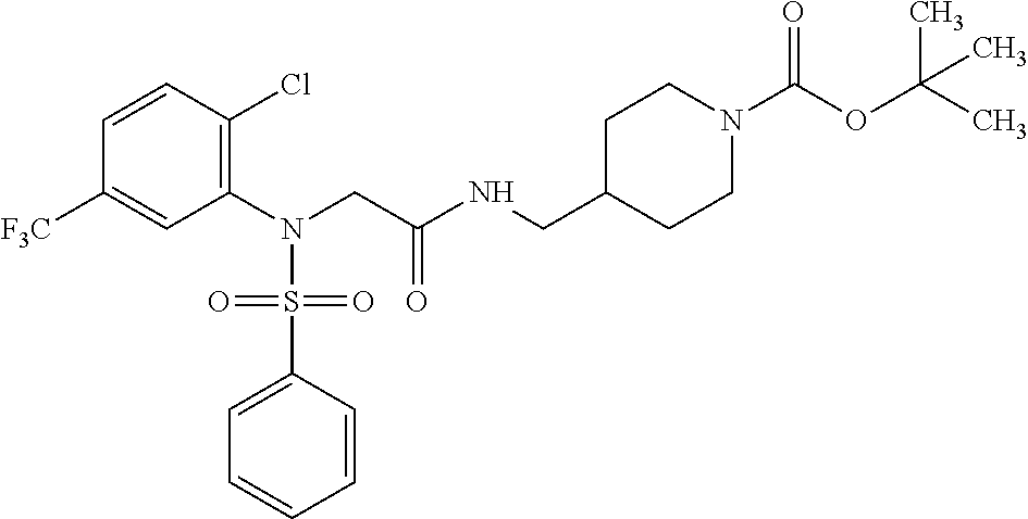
C1(N(CC(NCC2CCN(C(OC(C)(C)C)=O)CC2)=O)S(C2=CC=CC=C2)(=O)=O)=C(Cl)C=CC([F3C])=C1
